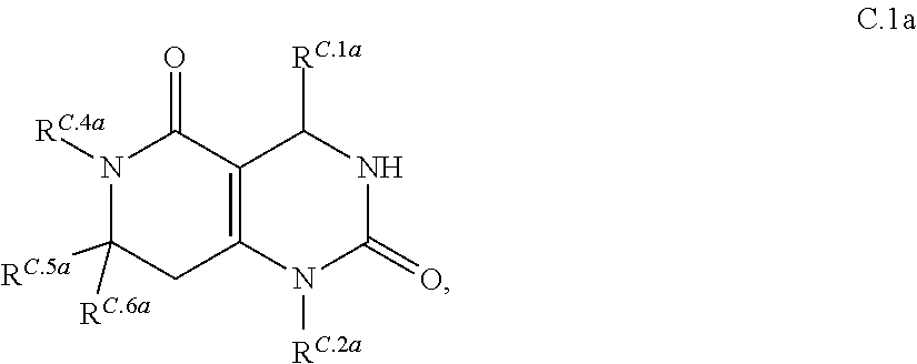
N1([RC.4a])C([RC.5a])([RC.6a])CC2=C(C1=O)C([RC.1a])NC(=O)N2[RC.2a]
